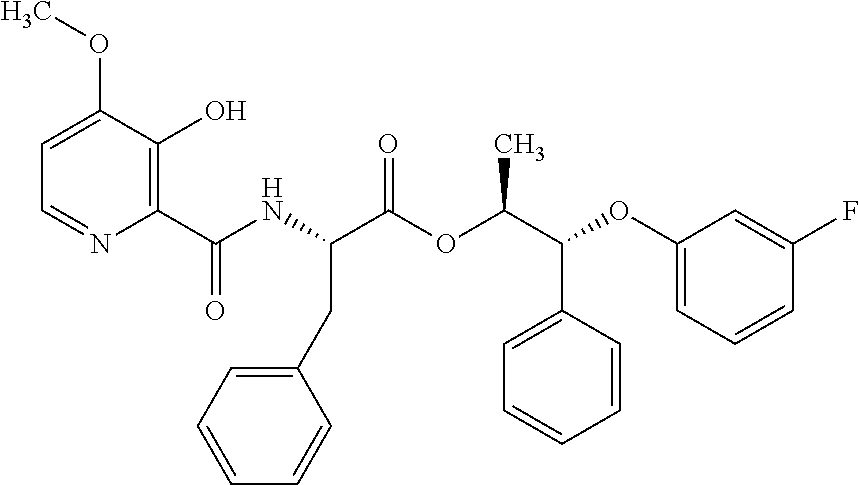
C1=C(OC)C(O)=C(C(NC(C(OC(C(C2=CC=CC=C2)OC2=CC=CC(F)=C2)C)=O)CC2=CC=CC=C2)=O)N=C1
